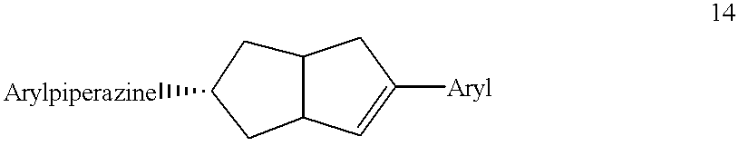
C12CC([Arylpiperazine])CC1C=C([Aryl])C2
